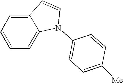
C1=CN(C2=CC=C([Me])C=C2)C2=CC=CC=C12
